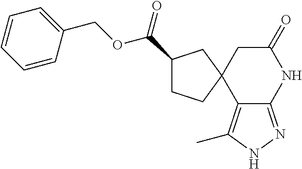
C1(C(=O)OCC2=CC=CC=C2)CCC2(C1)C1=C(C)NN=C1NC(=O)C2
